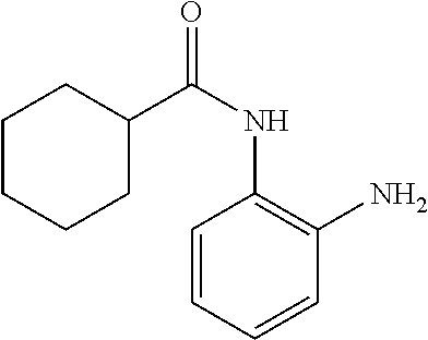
C1=CC=CC(N)=C1NC(C1CCCCC1)=O
